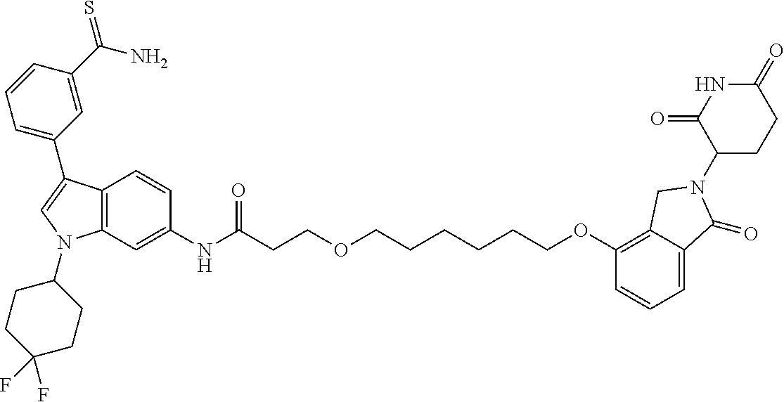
C12=C(C=C(NC(CCOCCCCCCOC3=C4C(=CC=C3)C(=O)N(C3CCC(=O)NC3=O)C4)=O)C=C1)N(C1CCC(F)(F)CC1)C=C2C1=CC=CC(C(N)=S)=C1
